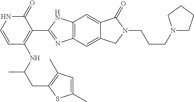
C12=C(C=C3C(=C1)C(=O)N(CCCN1CCCC1)C3)N=C(C1=C(NC(C)CC3=C(C)C=C(C)S3)C=CNC1=O)N2
